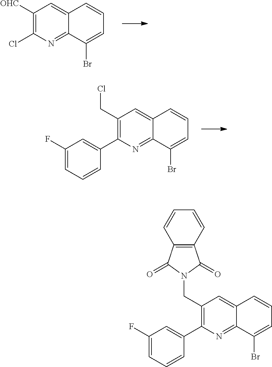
ClC1=C([OHC])C=C2C(=N1)C(Br)=CC=C2.C1(C2=C(CCl)C=C3C(=N2)C(Br)=CC=C3)=CC(F)=CC=C1.C1(C2=C(CN3C(=O)C4=C(C3=O)C=CC=C4)C=C3C(=N2)C(Br)=CC=C3)=CC(F)=CC=C1
